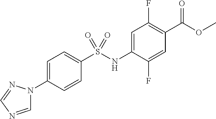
C1=C(NS(C2=CC=C(N3C=NC=N3)C=C2)(=O)=O)C(F)=CC(C(OC)=O)=C1F
